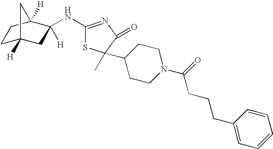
C1C2([H])CC([H])(NC3=NC(=O)C(C)(C4CCN(C(=O)CCCC5=CC=CC=C5)CC4)S3)C([H])(C1)C2
